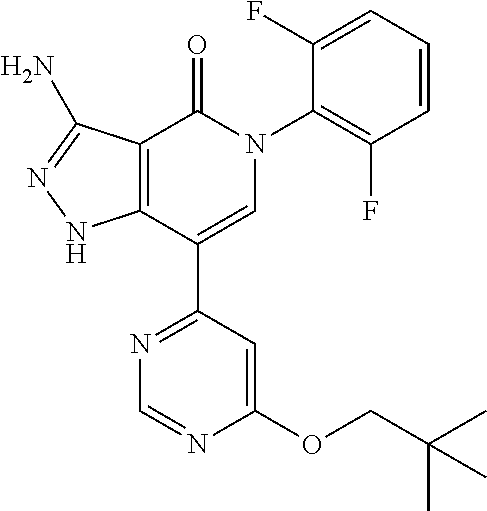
C12=C(C(C3=NC=NC(OCC(C)(C)C)=C3)=CN(C3=C(F)C=CC=C3F)C1=O)NN=C2N
